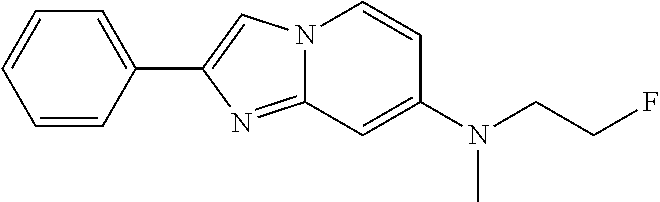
C1(C2=CN3C(=N2)C=C(N(CCF)C)C=C3)=CC=CC=C1
